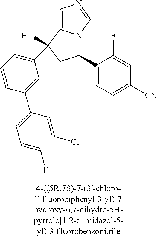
C1=C2N(C=N1)C(C1=CC=C([CN])C=C1F)CC2(O)C1=CC=CC(C2=CC=C(F)C(Cl)=C2)=C1
